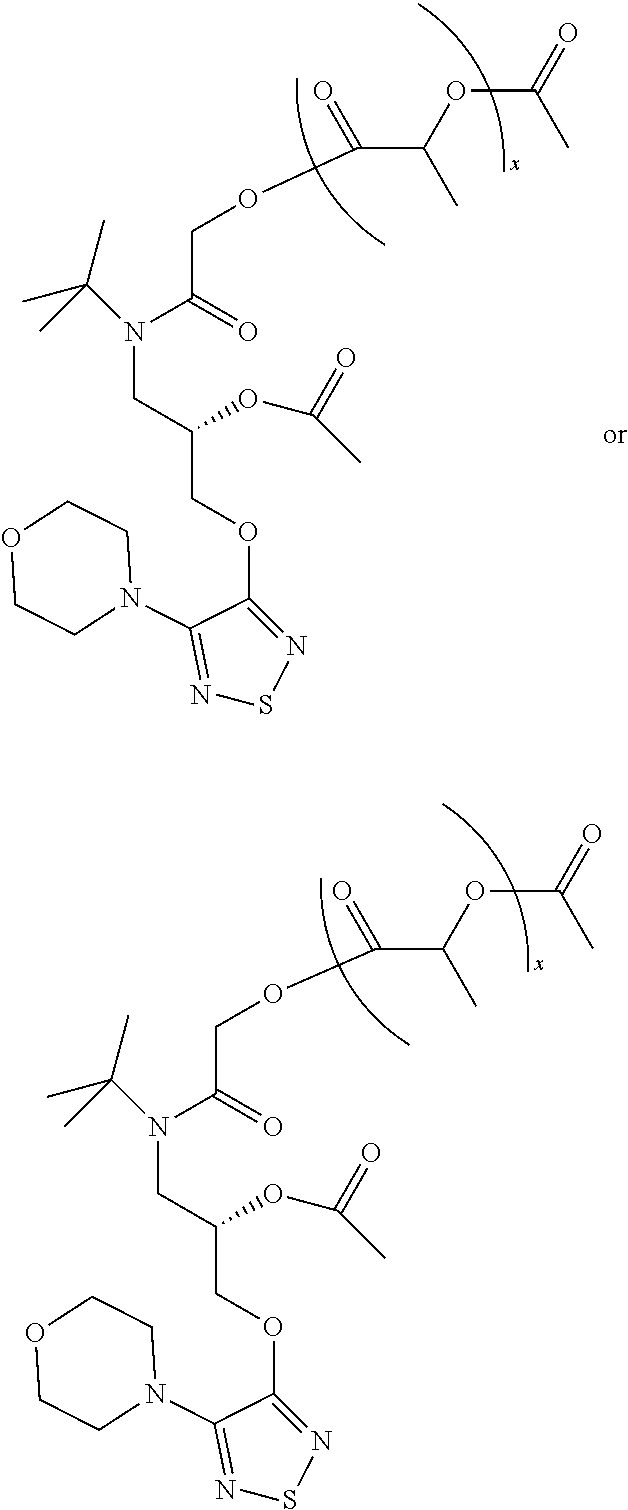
N1=C(OCC(CN(C(COC(C(OC(=O)C)C)=O)=O)C(C)(C)C)OC(C)=O)C(N2CCOCC2)=NS1.N1=C(OCC(CN(C(COC(C(OC(=O)C)C)=O)=O)C(C)(C)C)OC(C)=O)C(N2CCOCC2)=NS1
